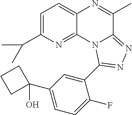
C1=C(C(C)C)N=C2C(=C1)N=C(C)C1=NN=C(C3=CC(C4(O)CCC4)=CC=C3F)N21
